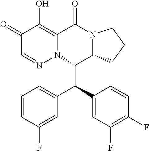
C1(=O)C=NN2C(=C1O)C(=O)N1C(C2C(C2=CC(F)=C(F)C=C2)C2=CC=CC(F)=C2)CCC1
